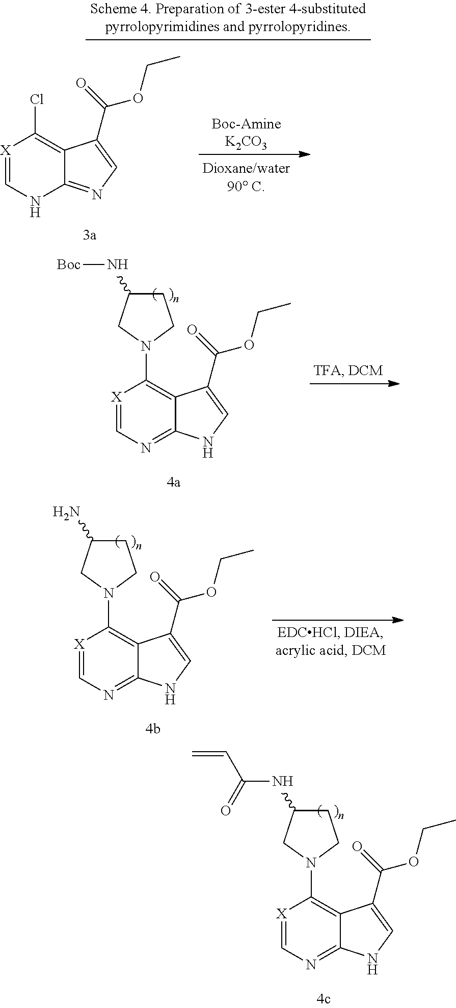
[X]1=CN=C2C(=C1N1CCC(NC(C=C)=O)C1)C(C(=O)OCC)=CN2.[X]1=CN=C2C(=C1N1CCC(N[Boc])C1)C(C(=O)OCC)=CN2.[X]1=CN=C2C(=C1N1CCC(N)C1)C(C(=O)OCC)=CN2.[X]1=CNC2=NC=C(C(=O)OCC)C2=C1Cl
